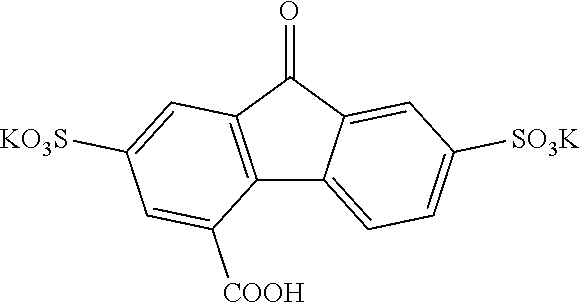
C12=C(C(=O)C3=CC([SO3K])=CC=C13)C=C([KO3S])C=C2[COOH]
